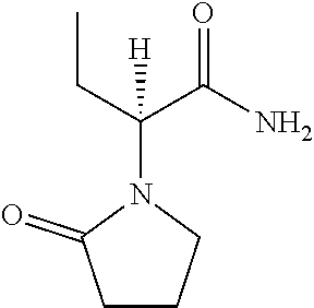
C1CCN(C(CC)(C(N)=O)[H])C1=O
